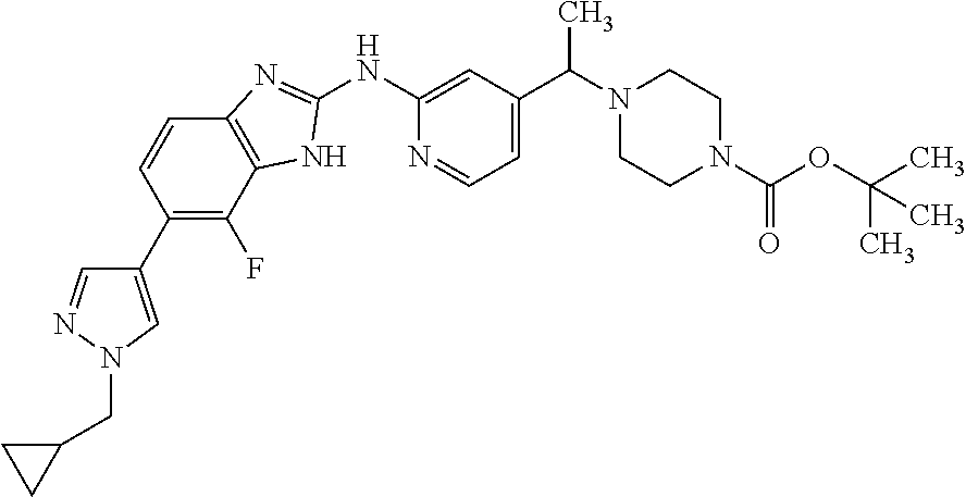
C1(C2=C(F)C3=C(C=C2)N=C(NC2=CC(C(C)N4CCN(C(=O)OC(C)(C)C)CC4)=CC=N2)N3)=CN(CC2CC2)N=C1
